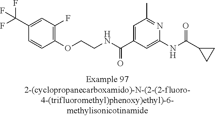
C1(C(F)(F)F)=CC(F)=C(OCCNC(C2=CC(C)=NC(NC(=O)C3CC3)=C2)=O)C=C1
